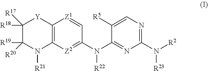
C12=C([Z2]=C(N(C3=NC(N([R2])[R23])=NC=C3[R5])[R22])C=[Z1]1)N([R21])C([R19])([R20])C([R18])([R17])[Y]2
